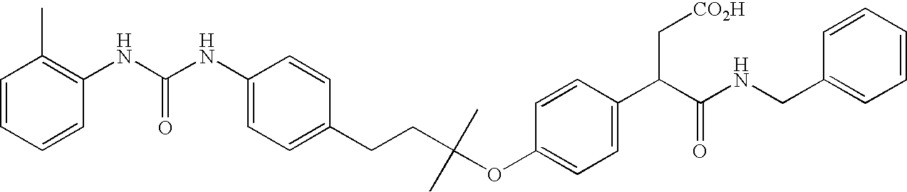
C1(OC(CCC2=CC=C(NC(NC3=C(C)C=CC=C3)=O)C=C2)(C)C)=CC=C(C(C(NCC2=CC=CC=C2)=O)C[CO2H])C=C1
